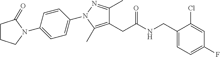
C1=C(N2CCCC2=O)C=CC(N2C(C)=C(CC(NCC3=CC=C(F)C=C3Cl)=O)C(C)=N2)=C1
